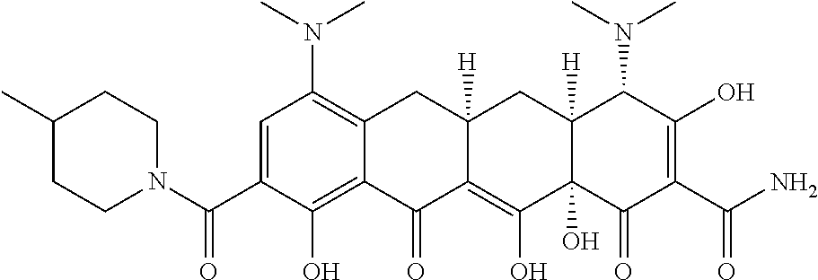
C1=C(C(N2CCC(C)CC2)=O)C(O)=C2C(=C1N(C)C)CC1([H])C(=C(O)C3(O)C([H])(C1)C(N(C)C)C(O)=C(C(=O)N)C3=O)C2=O
